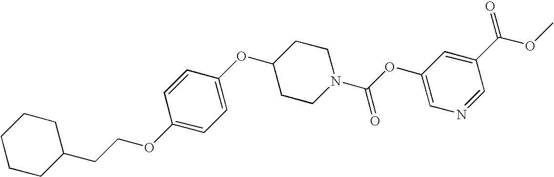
C1(CCOC2=CC=C(OC3CCN(C(OC4=CN=CC(C(=O)OC)=C4)=O)CC3)C=C2)CCCCC1
